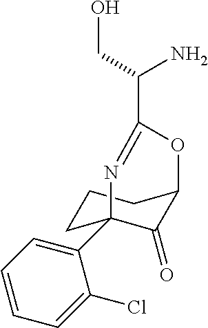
C1CC2(C3=CC=CC=C3Cl)C(=O)C(C1)OC(C(CO)N)=N2
